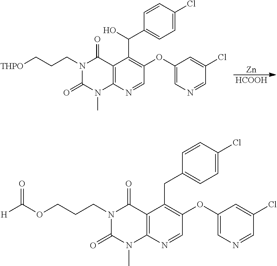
C12=C(N=CC(OC3=CN=CC(Cl)=C3)=C1CC1=CC=C(Cl)C=C1)N(C)C(=O)N(CCCOC([H])=O)C2=O.C12=C(N=CC(OC3=CN=CC(Cl)=C3)=C1C(O)C1=CC=C(Cl)C=C1)N(C)C(=O)N(CCC[THPO])C2=O.[Zn].[HCOOH]
